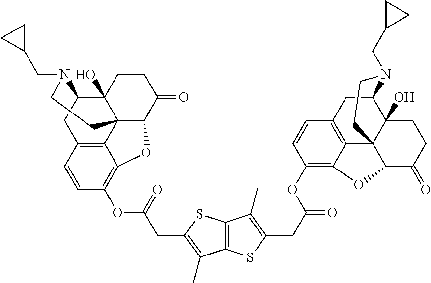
C12=C(C(C)=C(CC(=O)OC3=C4C5=C(C=C3)CC3C6(O)C5(C(C(=O)CC6)O4)CCN3CC3CC3)S1)SC(CC(OC1=C3C4=C(C=C1)CC1C5(O)C4(C(C(=O)CC5)O3)CCN1CC1CC1)=O)=C2C
